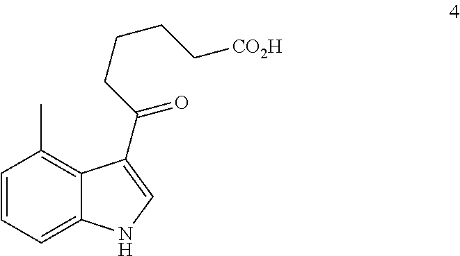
C1=CC=C2C(=C1C)C(C(CCCC[CO2H])=O)=CN2
